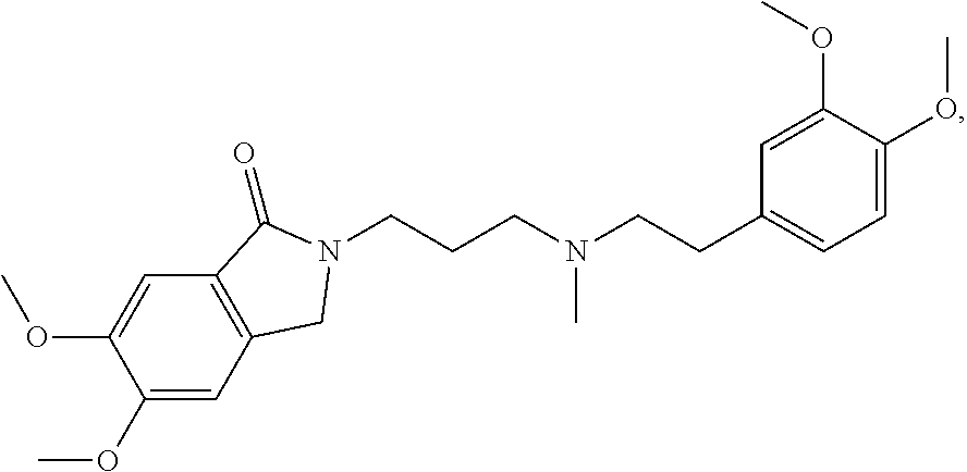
C1(OC)=CC2=C(C=C1OC)C(=O)N(CCCN(CCC1=CC=C(OC)C(OC)=C1)C)C2
